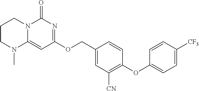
C1CN(C)C2=CC(OCC3=CC([CN])=C(OC4=CC=C([CF3])C=C4)C=C3)=NC(=O)N2C1
